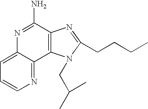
C12=CC=CN=C1C1=C(C(N)=N2)N=C(CCCC)N1CC(C)C
